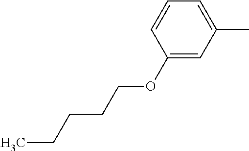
C1(OCCCCC)=CC(C)=CC=C1
